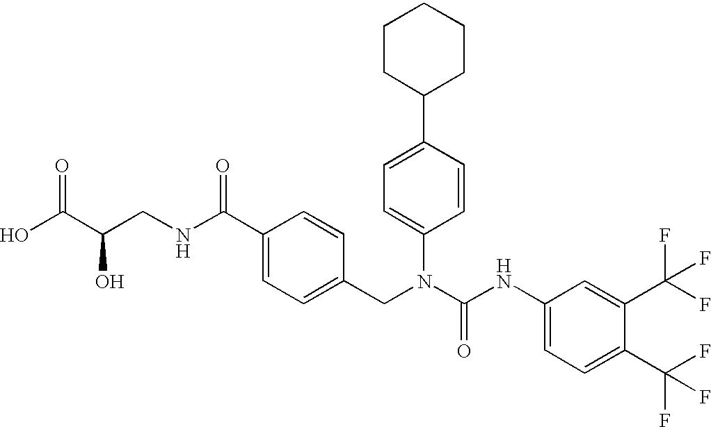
OC(C(CNC(C1=CC=C(CN(C(NC2=CC=C(C(F)(F)F)C(C(F)(F)F)=C2)=O)C2=CC=C(C3CCCCC3)C=C2)C=C1)=O)O)=O
